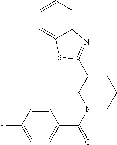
C1(C2=NC3=CC=CC=C3S2)CN(C(=O)C2=CC=C(F)C=C2)CCC1
